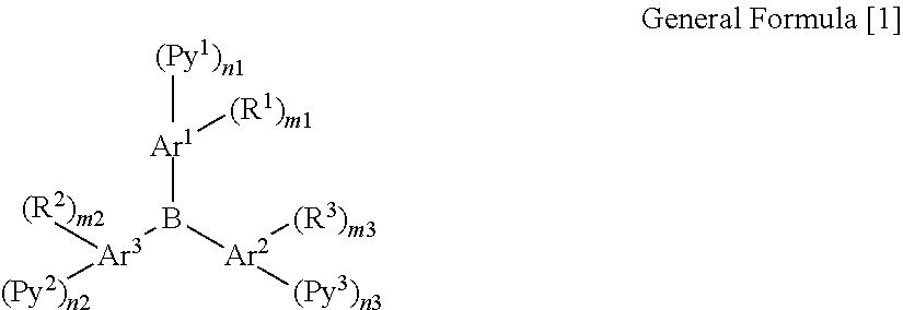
[Ar1](B([Ar2]([(Py3)n3])[(R3)m3])[Ar3]([(Py2)n2])[(R2)m2])([(Py1)n1])[(R1)m1]
